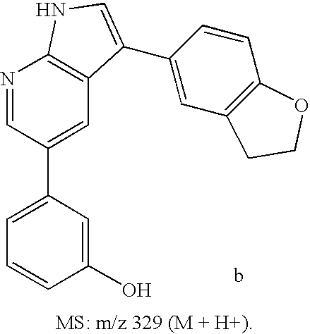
C1=C(C2=CC3=C(N=C2)NC=C3C2=CC3=C(C=C2)OCC3)C=C(O)C=C1
